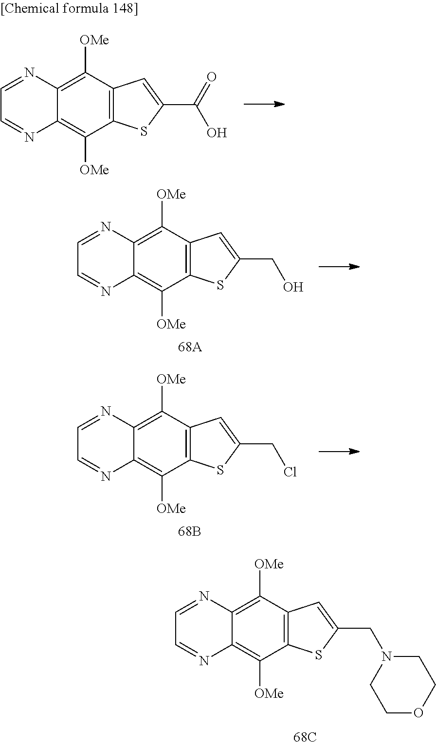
C12=C([OMe])C3=C(C([OMe])=C1N=CC=N2)SC(C(=O)O)=C3.C12=C([OMe])C3=C(C([OMe])=C1N=CC=N2)SC(CN1CCOCC1)=C3.C12=C([OMe])C3=C(C([OMe])=C1N=CC=N2)SC(CO)=C3.C12=C([OMe])C3=C(C([OMe])=C1N=CC=N2)SC(CCl)=C3
